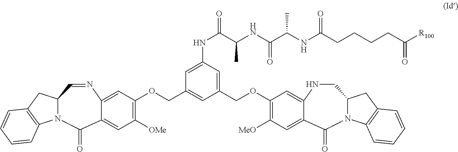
C1=C(NC(=O)C(NC(C(NC(CCCCC([R100])=O)=O)C)=O)C)C=C(COC2=C([MeO])C=C3C(=C2)NCC2N(C4=C(C2)C=CC=C4)C3=O)C=C1COC1=C([OMe])C=C2C(=C1)N=CC1N(C3=C(C1)C=CC=C3)C2=O
